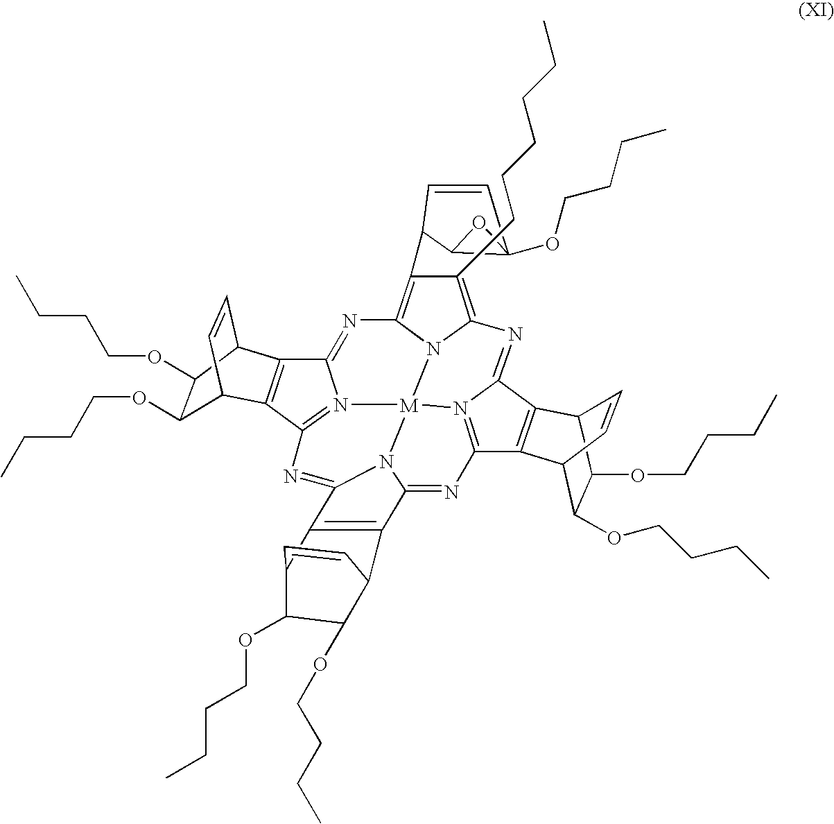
C12=N3C(=NC4=C(CCCCCC)C(C5C=CC6(OCCCC)C5O6)=C5N4[M]34N3=C(N=C6C7=C(C(=N1)N64)C1C(OCCCC)C(OCCCC)C7C=C1)C1=C(C3=N5)C3C=CC1C(OCCCC)C3OCCCC)C1=C2C2C(OCCCC)C(OCCCC)C1C=C2
